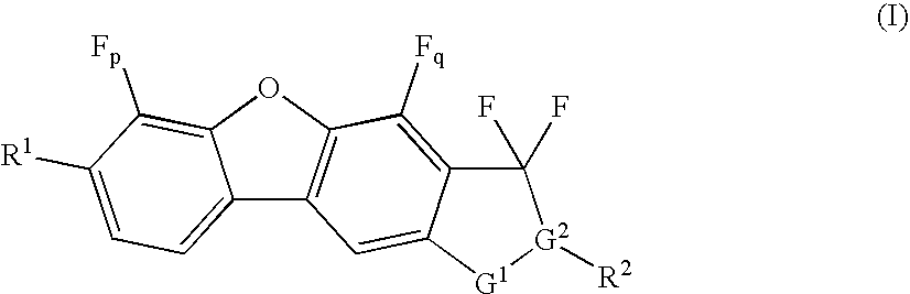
C12=CC=C([R1])C([Fp])=C1OC1=C2C=C2C(=C1[Fq])C(F)(F)[G2]([R2])[G1]2
